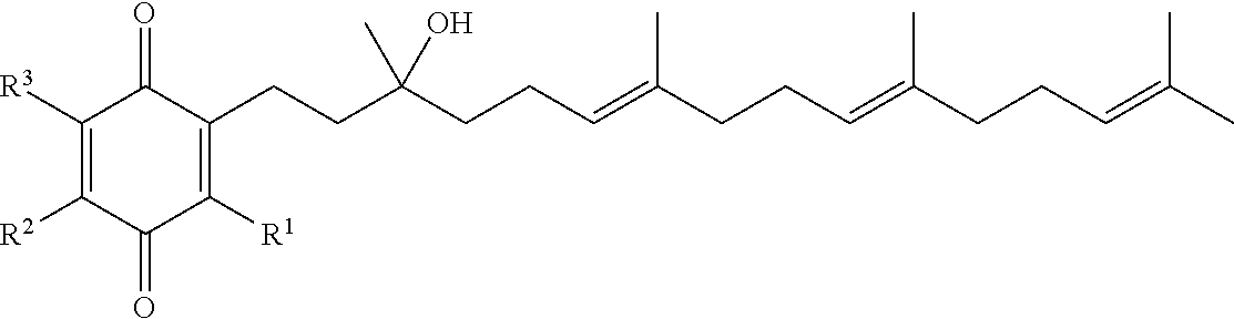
C1([R3])=C([R2])C(=O)C([R1])=C(CCC(CCC=C(CCC=C(CCC=C(C)C)C)C)(O)C)C1=O
